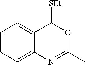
C12=CC=CC=C1N=C(C)OC2[SEt]
